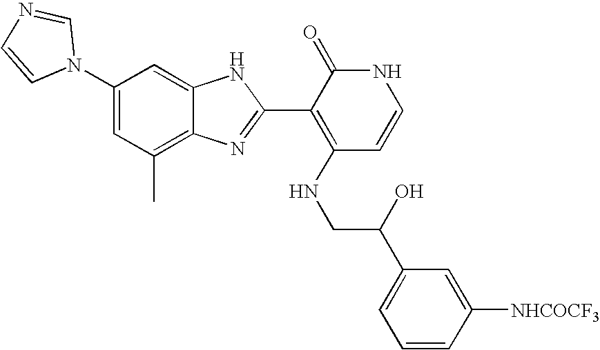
C1(C)=C2C(=CC(N3C=NC=C3)=C1)NC(C1=C(NCC(C3=CC=CC([NHCOCF3])=C3)O)C=CNC1=O)=N2
